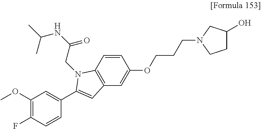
C1(OC)=C(F)C=CC(C2=CC3=C(C=CC(OCCCN4CCC(O)C4)=C3)N2CC(=O)NC(C)C)=C1
